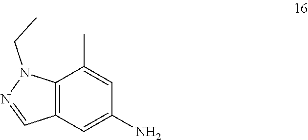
C12=C(C=C(N)C=C1C)C=NN2CC
